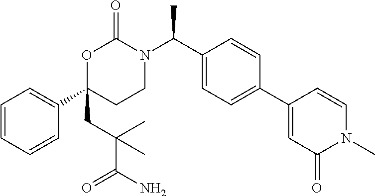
C1=CC=CC(C2(CC(C)(C)C(N)=O)CCN(C(C3=CC=C(C4=CC(=O)N(C)C=C4)C=C3)C)C(=O)O2)=C1
